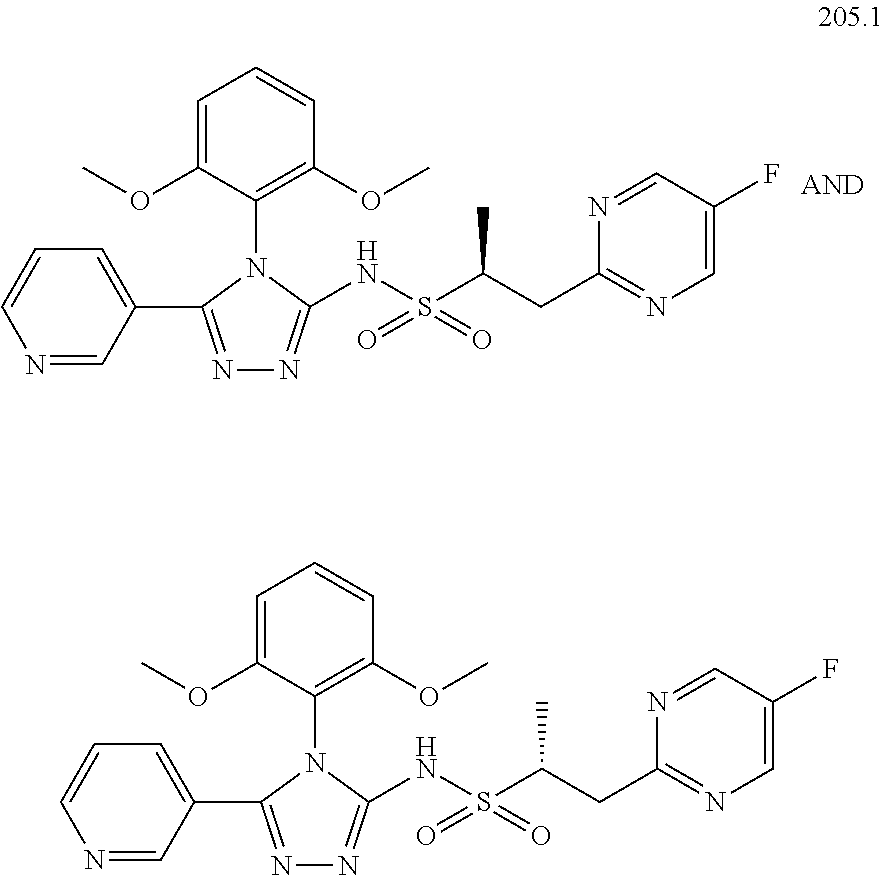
C1=CN=CC(C2=NN=C(NS(C(CC3=NC=C(F)C=N3)C)(=O)=O)N2C2=C(OC)C=CC=C2OC)=C1.C1=CN=CC(C2=NN=C(NS(C(CC3=NC=C(F)C=N3)C)(=O)=O)N2C2=C(OC)C=CC=C2OC)=C1
